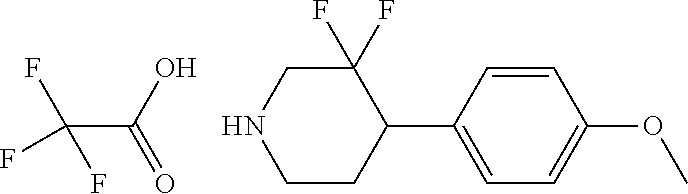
C1(C2=CC=C(OC)C=C2)C(F)(F)CNCC1.C(C(O)=O)(F)(F)F
